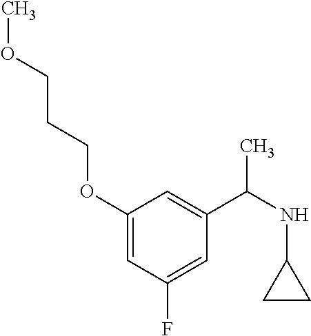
C1(OCCCOC)=CC(F)=CC(C(NC2CC2)C)=C1
